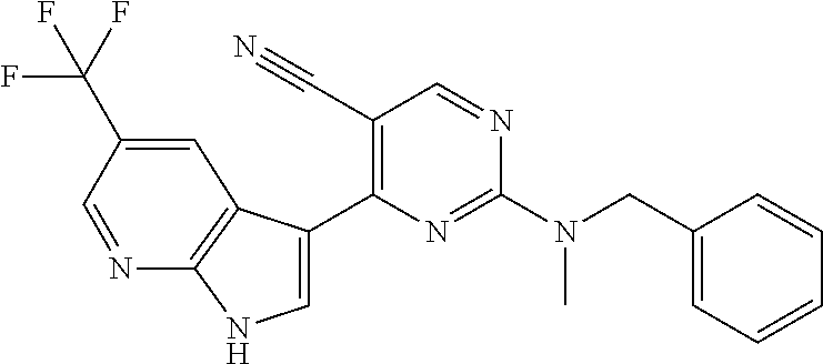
N(C1=NC(C2=CNC3=C2C=C(C(F)(F)F)C=N3)=C(C#N)C=N1)(CC1=CC=CC=C1)C
